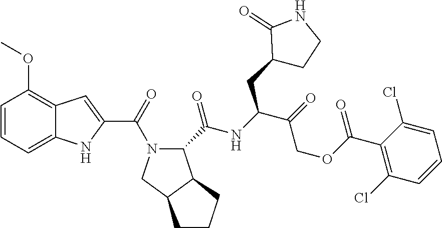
C1=CC=C2C(=C1OC)C=C(C(=O)N1C(C(NC(C(COC(C3=C(Cl)C=CC=C3Cl)=O)=O)CC3CCNC3=O)=O)C3C(C1)CCC3)N2
